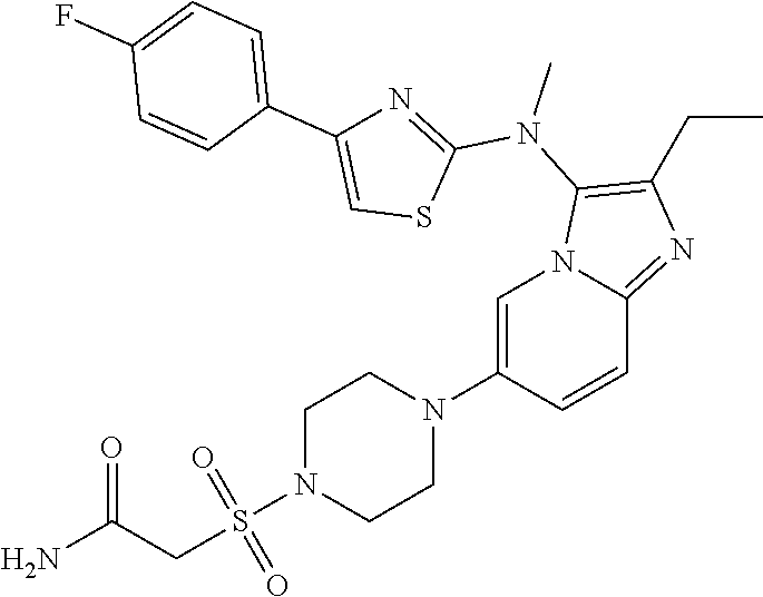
C1=C(N2CCN(S(CC(N)=O)(=O)=O)CC2)C=CC2=NC(CC)=C(N(C3=NC(C4=CC=C(F)C=C4)=CS3)C)N12
